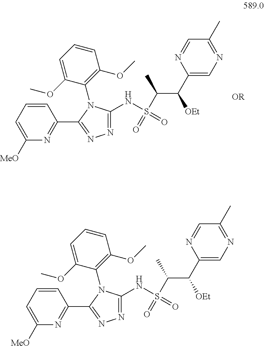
N(C1=NN=C(C2=NC([MeO])=CC=C2)N1C1=C(OC)C=CC=C1OC)S(=O)(C(C)C([OEt])C1=CN=C(C)C=N1)=O.N(C1=NN=C(C2=NC([MeO])=CC=C2)N1C1=C(OC)C=CC=C1OC)S(=O)(C(C)C([OEt])C1=CN=C(C)C=N1)=O
